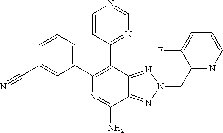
C1=CC(C2=C(C3=CC=CC(C#N)=C3)N=C(N)C3=NN(CC4=NC=CC=C4F)N=C23)=NC=N1
